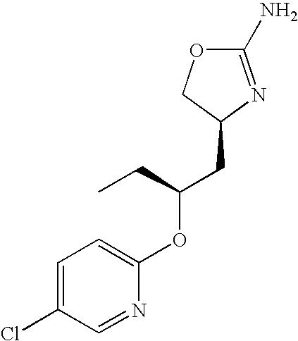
C1(N)=NC(CC(CC)OC2=CC=C(Cl)C=N2)CO1
